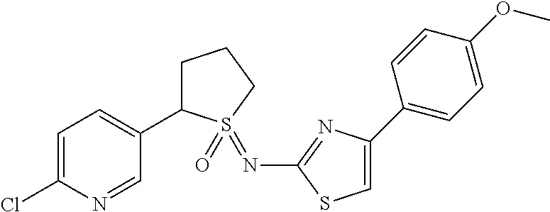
C1=C(Cl)N=CC(C2CCCS2(=O)=NC2=NC(C3=CC=C(OC)C=C3)=CS2)=C1
